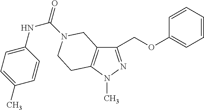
C1(COC2=CC=CC=C2)=NN(C)C2=C1CN(C(=O)NC1=CC=C(C)C=C1)CC2
